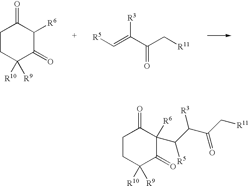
C1CC([R10])([R9])C(=O)C(C(C(C(C[R11])=O)[R3])[R5])([R6])C1=O.C1CC([R10])([R9])C(=O)C([R6])C1=O.[R5]C=C(C(C[R11])=O)[R3]
